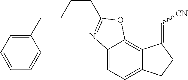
C12=CC=C3C(=C1OC(CCCCC1=CC=CC=C1)=N2)C(=C[CN])CC3
